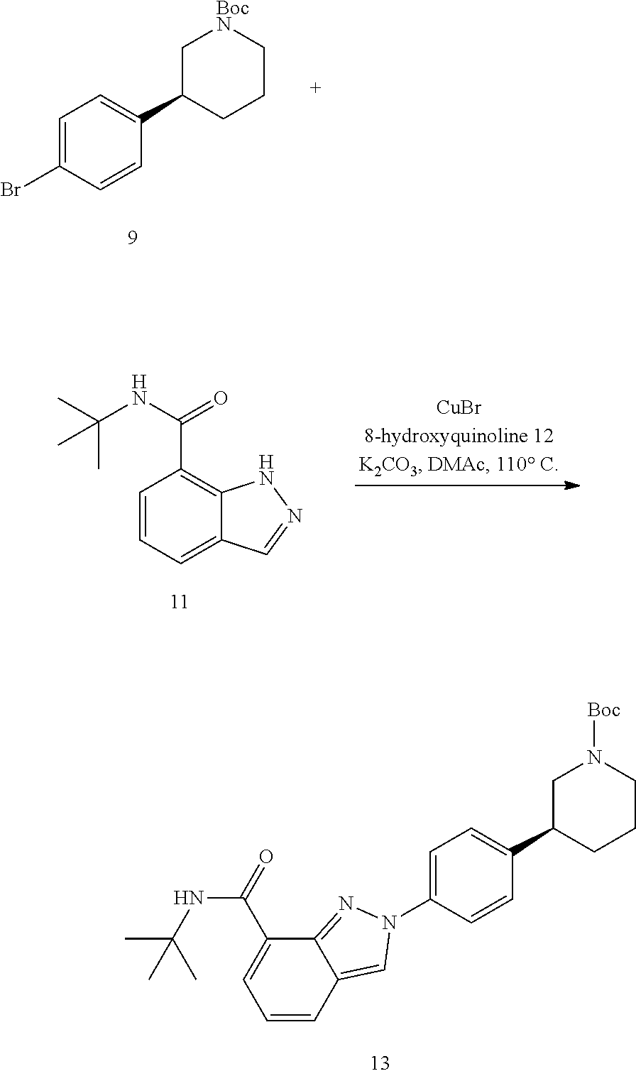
C1=C(Br)C=CC(C2CCC[BocN]C2)=C1.C1=CC=C2C(=C1C(NC(C)(C)C)=O)NN=C2.C1=C(N2C=C3C=CC=C(C(=O)NC(C)(C)C)C3=N2)C=CC(C2CCCN([Boc])C2)=C1
